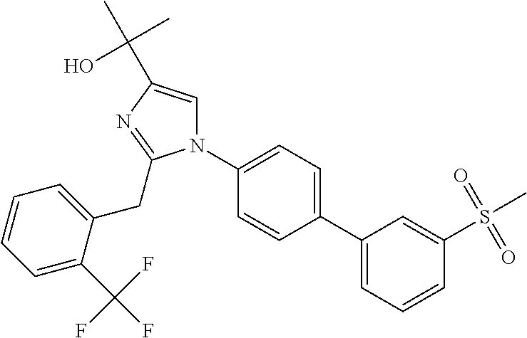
C1(C2=CC=CC(S(C)(=O)=O)=C2)=CC=C(N2C=C(C(O)(C)C)N=C2CC2=CC=CC=C2C(F)(F)F)C=C1
